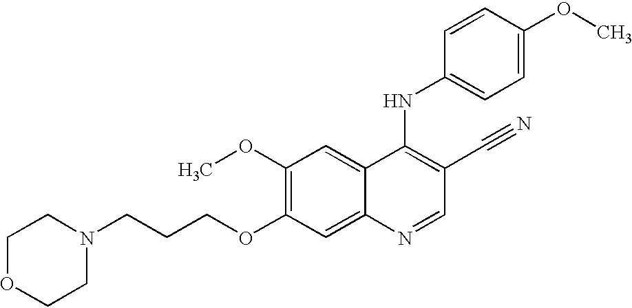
C1OCCN(CCCOC2=C(OC)C=C3C(=C2)N=CC(C#N)=C3NC2=CC=C(OC)C=C2)C1
